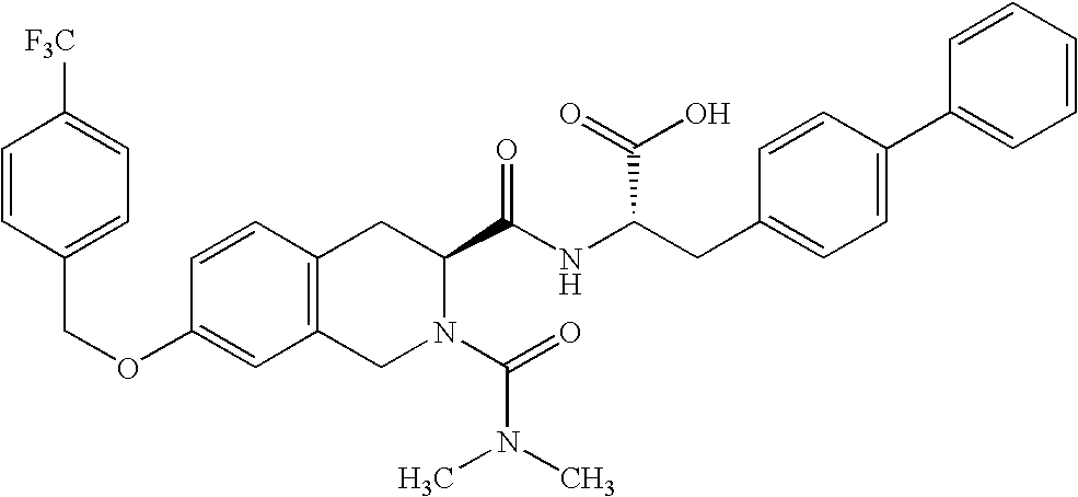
C12=C(CN(C(=O)N(C)C)C(C(NC(CC3=CC=C(C4=CC=CC=C4)C=C3)C(=O)O)=O)C1)C=C(OCC1=CC=C([F3C])C=C1)C=C2
